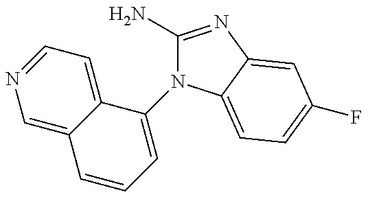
C1=C2C(=CC=N1)C(N1C(N)=NC3=CC(F)=CC=C13)=CC=C2
